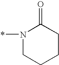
*N1CCCCC1=O
